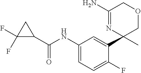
C1(NC(=O)C2CC2(F)F)=CC=C(F)C(C2(C)COCC(N)=N2)=C1
